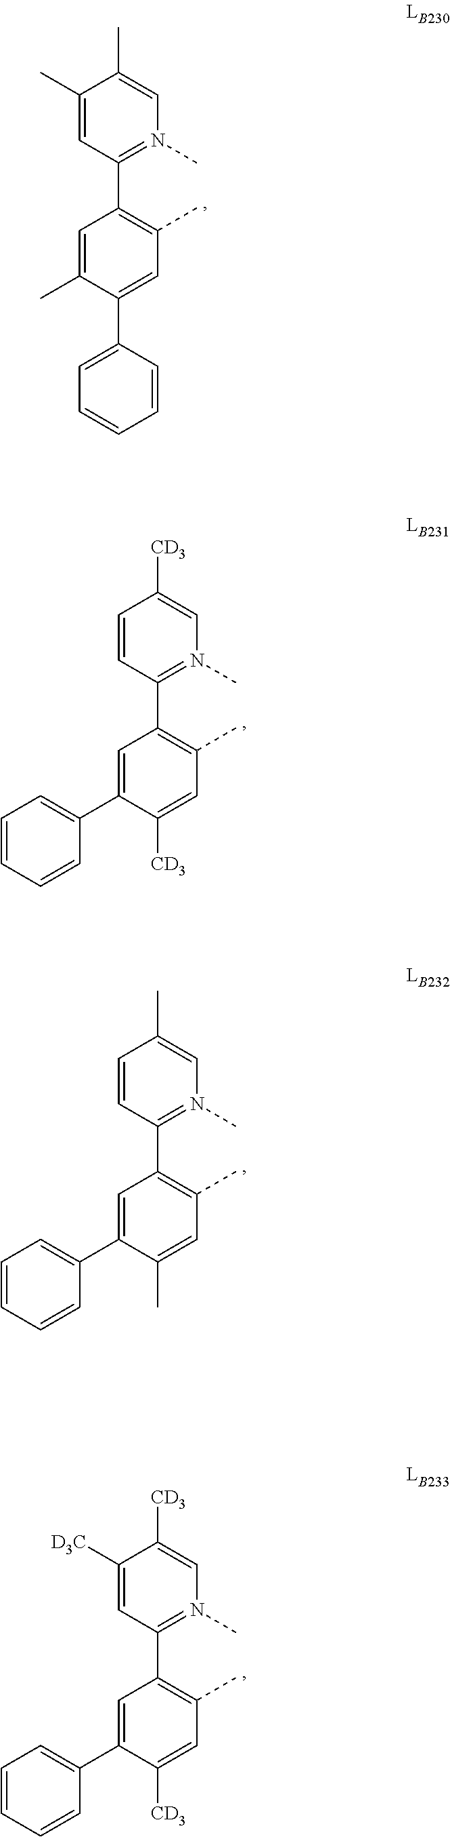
C1(C2=C(C)C=C(C3=CC=CC=C3)C(C)=C2)=N(C)C=C(C)C(C)=C1.C1(C2=C(C)C=C([CD3])C(C3=CC=CC=C3)=C2)=N(C)C=C([CD3])C=C1.C1(C2=C(C)C=C(C)C(C3=CC=CC=C3)=C2)=N(C)C=C(C)C=C1.C1(C2=C(C)C=C([CD3])C(C3=CC=CC=C3)=C2)=N(C)C=C([CD3])C([D3C])=C1
